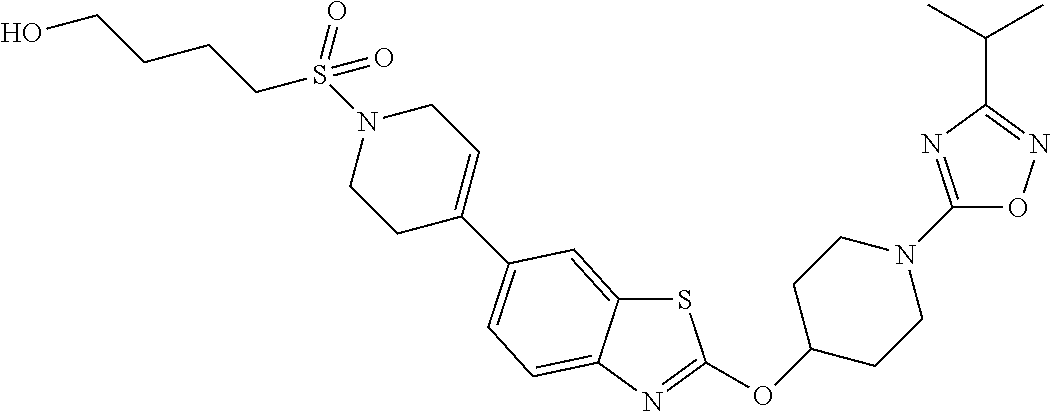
S1C2=CC(C3=CCN(S(CCCCO)(=O)=O)CC3)=CC=C2N=C1OC1CCN(C2=NC(C(C)C)=NO2)CC1
